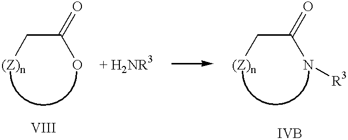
C([(Z)n])C(O)=O.C([(Z)n])C(N[R3])=O.[+ H2NR3]
